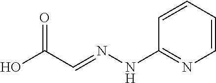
N(NC1=NC=CC=C1)=CC(O)=O
